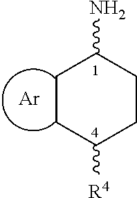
C1CC([R4])CCC1N.[Ar]
